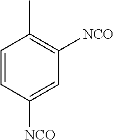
[NCO]C1=C(C)C=CC([NCO])=C1
